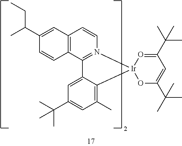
C12=C(C3=N(C=C1)[Ir]1(C4=C(C)C=C(C(C)(C)C)C=C34)O=C(C(C)(C)C)C=C(C(C)(C)C)O1)C=CC(C(C)CC)=C2
